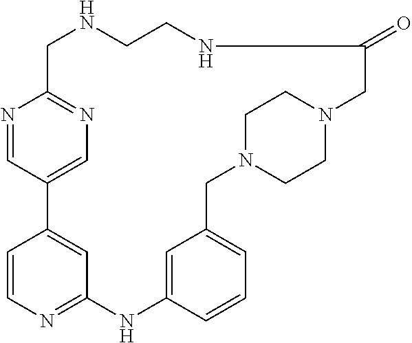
N1=CC2=CN=C1CNCCNC(=O)CN1CCN(CC3=CC=CC(=C3)NC3=NC=CC2=C3)CC1
